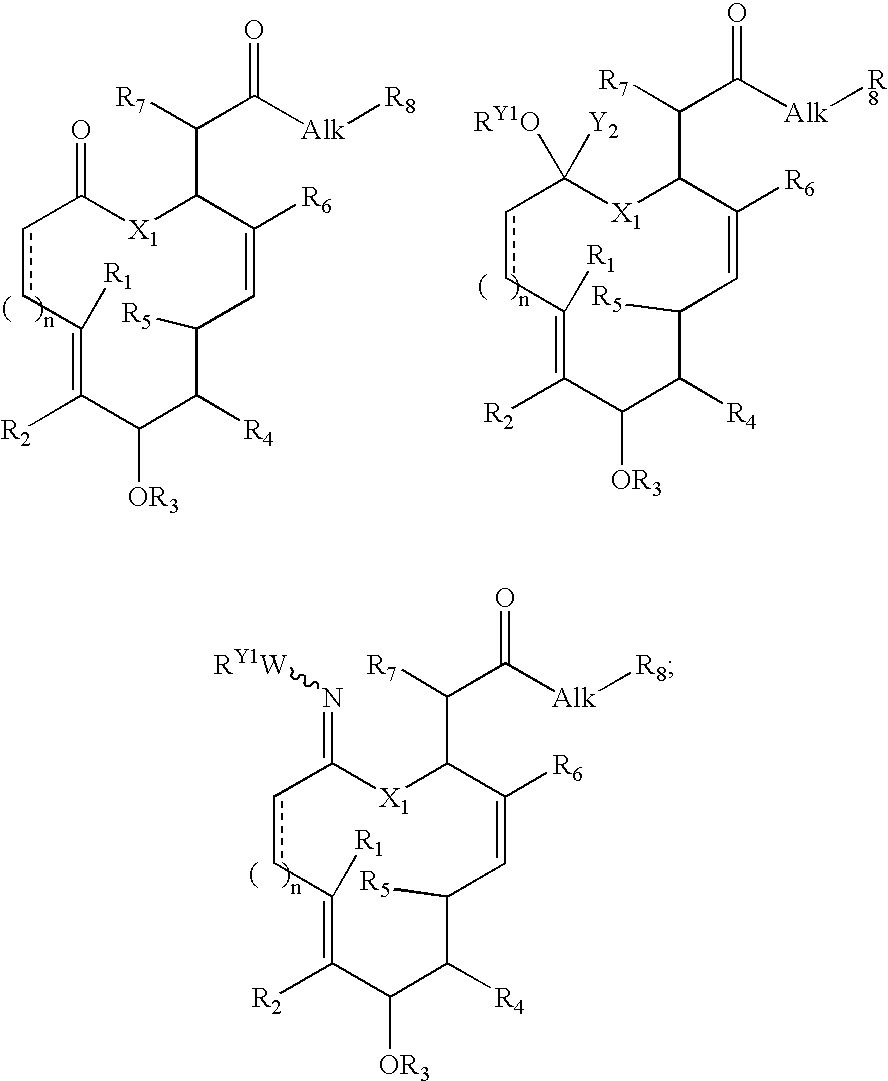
C1([R1])=C([R2])C([OR3])C([R4])C([R5])C=C([R6])C(C([R7])C([Alk][R8])=O)[X1]C(=O)cc1.C1([R1])=C([R2])C([OR3])C([R4])C([R5])C=C([R6])C(C([R7])C([Alk][R8])=O)[X1]C([RY1O])([Y2])cc1.C1([R1])=C([R2])C([OR3])C([R4])C([R5])C=C([R6])C(C([R7])C([Alk][R8])=O)[X1]C(=N[RY1W])cc1
